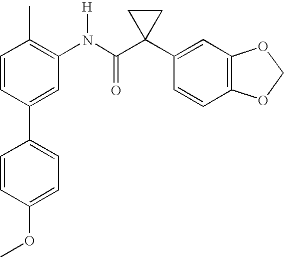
C1(N(C(C2(C3=CC4=C(C=C3)OCO4)CC2)=O)[H])=C(C)C=CC(C2=CC=C(OC)C=C2)=C1
